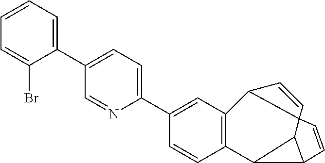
C1=CC2=C(C=C1C1=CC=C(C3=CC=CC=C3Br)C=N1)C1C=CC13C1C2C1C=C3
